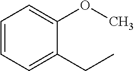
C1=CC=C(CC)C(OC)=C1
